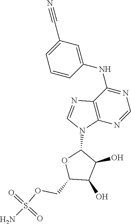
C1(NC2=NC=NC3=C2N=CN3C2OC(COS(N)(=O)=O)C(O)C2O)=CC(C#N)=CC=C1
